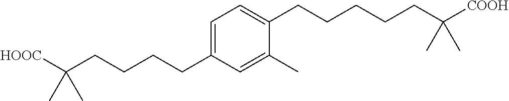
C1=C(CCCCC([HOOC])(C)C)C=C(C)C(CCCCCC([COOH])(C)C)=C1
